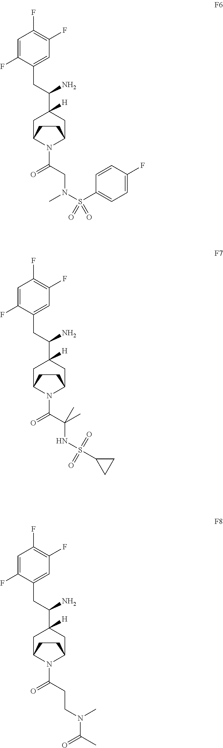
C1=C(F)C(CC(C2([H])CC3N(C(=O)CN(S(C4=CC=C(F)C=C4)(=O)=O)C)C(C2)CC3)N)=CC(F)=C1F.C1=C(F)C(CC(C2([H])CC3N(C(=O)C(NS(C4CC4)(=O)=O)(C)C)C(C2)CC3)N)=CC(F)=C1F.C1=C(F)C(CC(C2([H])CC3N(C(=O)CCN(C)C(=O)C)C(C2)CC3)N)=CC(F)=C1F
